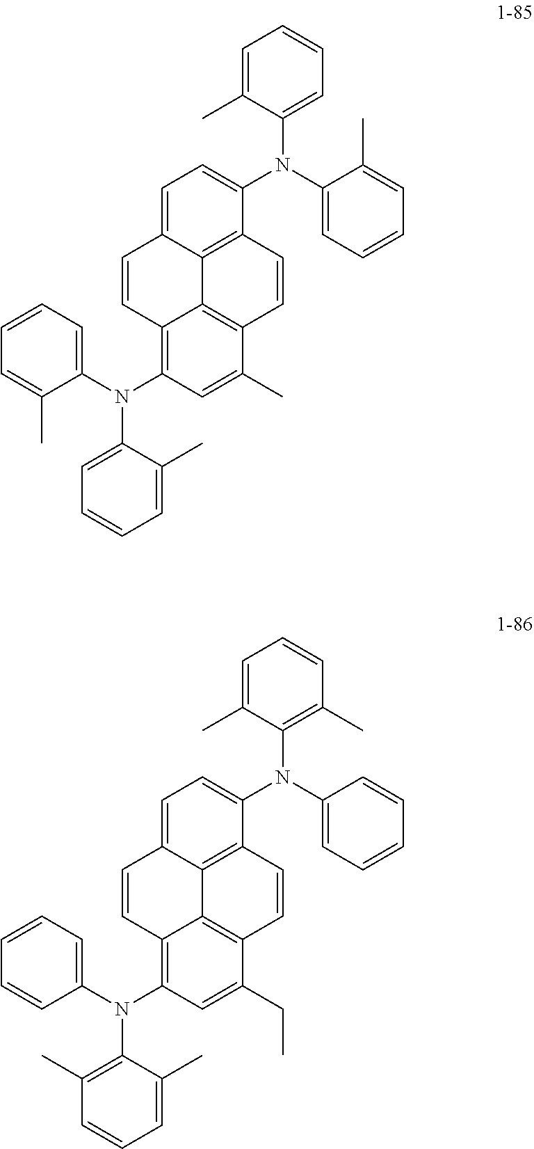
C1=C2C3=C(C=CC4=C3C(=C(N(C3=CC=CC=C3C)C3=CC=CC=C3C)C=C4C)C=C2)C(N(C2=CC=CC=C2C)C2=CC=CC=C2C)=C1.C1=C2C3=C(C=CC4=C3C(=C(N(C3=CC=CC=C3)C3=C(C)C=CC=C3C)C=C4CC)C=C2)C(N(C2=CC=CC=C2)C2=C(C)C=CC=C2C)=C1
